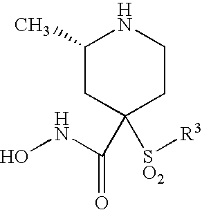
C1(C)CC(C(=O)NO)([SO2][R3])CCN1
